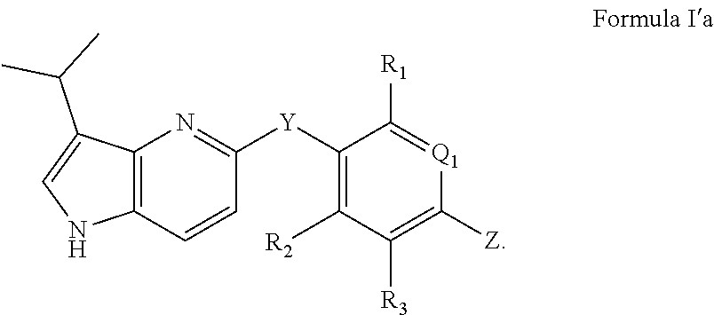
C1([R1])=[Q1]C([Z])=C([R3])C([R2])=C1[Y]C1=NC2=C(NC=C2C(C)C)C=C1
